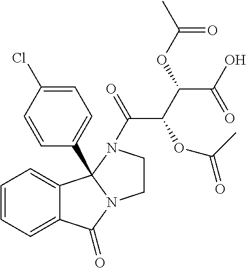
C1=CC=C2C(=C1)C1(C3=CC=C(Cl)C=C3)N(C2=O)CCN1C(C(C(C(O)=O)OC(C)=O)OC(=O)C)=O
